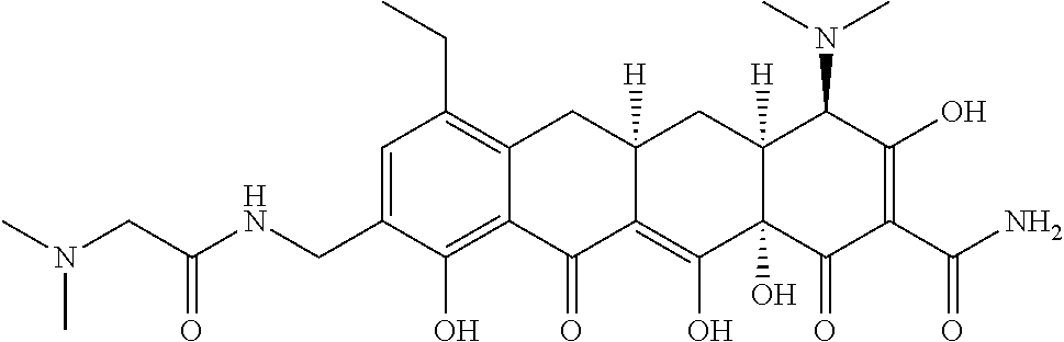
CCC1=C2C(=C(O)C(CNC(CN(C)C)=O)=C1)C(=O)C1=C(O)C3(O)C([H])(CC1([H])C2)C(N(C)C)C(O)=C(C(N)=O)C3=O
